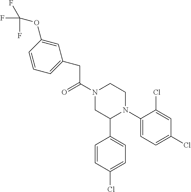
C(C(N1CC(C2=CC=C(Cl)C=C2)N(C2=CC=C(Cl)C=C2Cl)CC1)=O)C1=CC=CC(OC(F)(F)F)=C1
